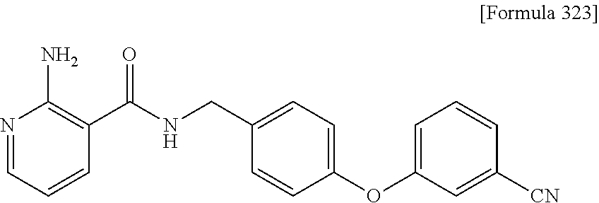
N1=CC=CC(C(NCC2=CC=C(OC3=CC=CC([CN])=C3)C=C2)=O)=C1N
